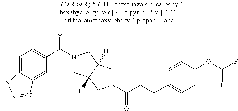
C(CCC1=CC=C(OC(F)F)C=C1)(=O)N1CC2([H])CN(C(=O)C3=CC=C4C(=C3)N=NN4)CC2([H])C1
